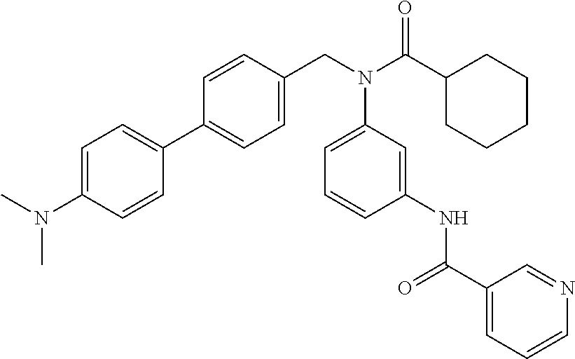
C1=C(N(C)C)C=CC(C2=CC=C(CN(C(C3CCCCC3)=O)C3=CC=CC(NC(C4=CC=CN=C4)=O)=C3)C=C2)=C1
